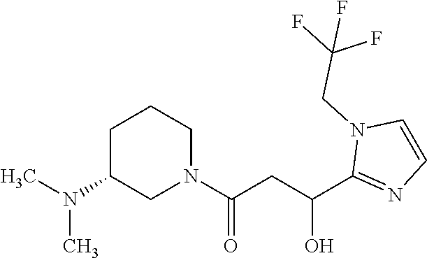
C1C(N(C)C)CN(C(CC(C2=NC=CN2CC(F)(F)F)O)=O)CC1
